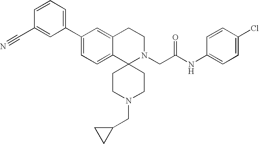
C1(C2=CC=C3C(=C2)CCN(CC(NC2=CC=C(Cl)C=C2)=O)C32CCN(CC3CC3)CC2)=CC=CC(C#N)=C1
